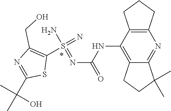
N(C(NC1=C2CCC(C)(C)C2=NC2=C1CCC2)=O)=S(N)(=N)C1=C(CO)N=C(C(C)(C)O)S1
